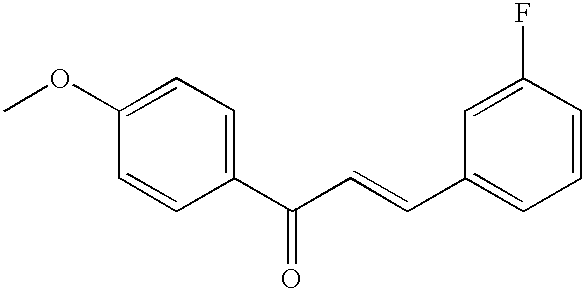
C1(C(C=CC2=CC=CC(F)=C2)=O)=CC=C(OC)C=C1
